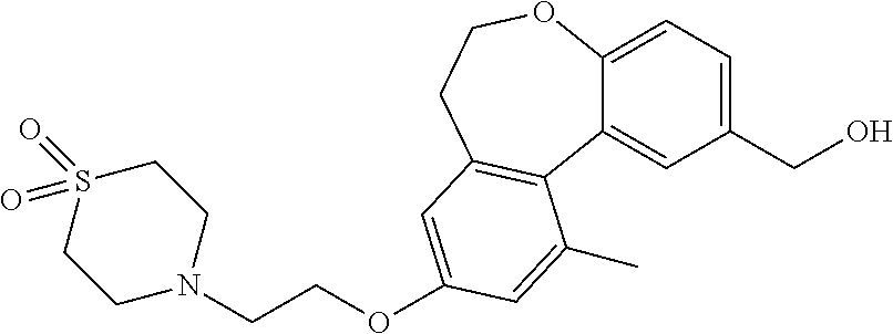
C1(CO)=CC=C2C(=C1)C1=C(CCO2)C=C(OCCN2CCS(=O)(=O)CC2)C=C1C
